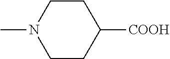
CN1CCC([COOH])CC1
